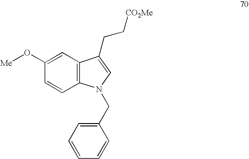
C1=C(O[Me])C=CC2=C1C(CC[CO2Me])=CN2CC1=CC=CC=C1
